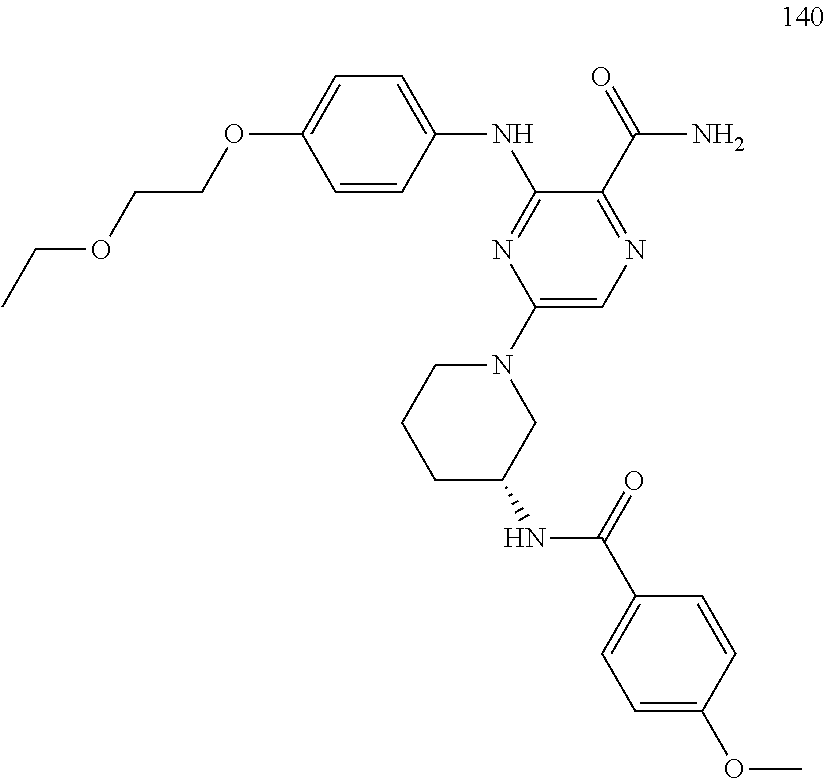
N(C1=NC(N2CCCC(NC(C3=CC=C(OC)C=C3)=O)C2)=CN=C1C(=O)N)C1=CC=C(OCCOCC)C=C1
